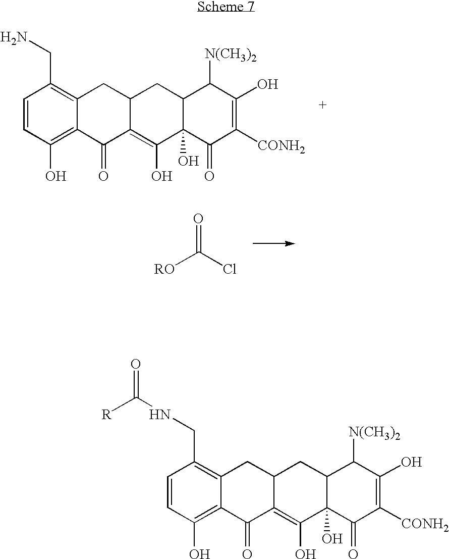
C1=CC(O)=C2C(=C1CN)CC1C(=C(O)C3(O)C(C1)C([N(CH3)2])C(O)=C([CONH2])C3=O)C2=O.O=C(Cl)[RO].C1=CC(O)=C2C(=C1CNC(=O)[R])CC1C(=C(O)C3(O)C(C1)C([N(CH3)2])C(O)=C([CONH2])C3=O)C2=O
